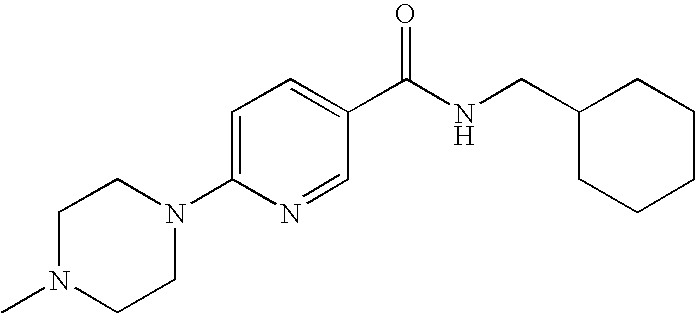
C1=C(N2CCN(C)CC2)N=CC(C(NCC2CCCCC2)=O)=C1
